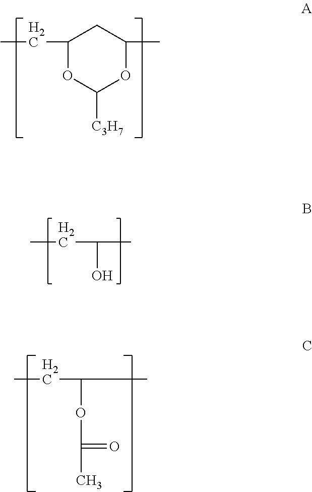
C1(CC)OC([C3H7])OC(C)C1.C(O)(C)CC.C(OC(=O)C)(C)CC
